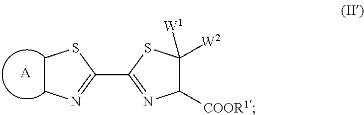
C1(C2=NC([COOR1])C([W1])([W2])S2)=NCCS1.[A]
